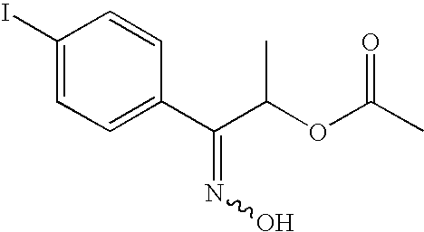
C1(I)=CC=C(C(C(OC(C)=O)C)=NO)C=C1
